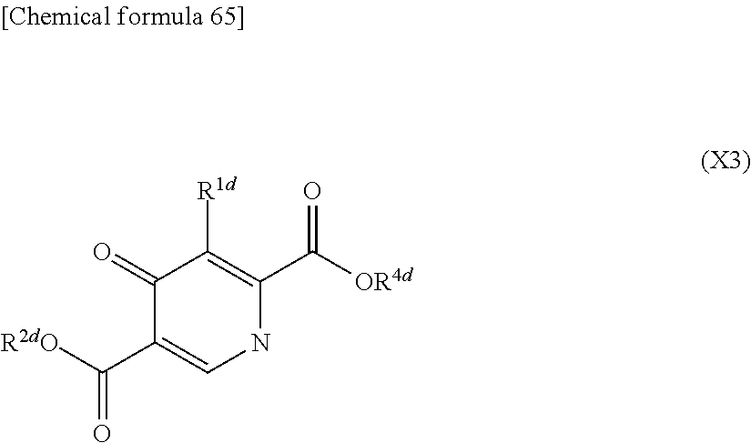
C1(=O)C(C([R2dO])=O)=CNC(C([OR4d])=O)=C1[R1d]
